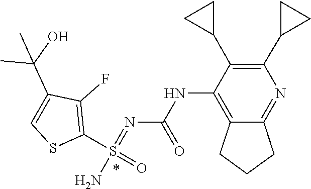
S(=NC(NC1=C2CCCC2=NC(C2CC2)=C1C1CC1)=O)(=O)(N)C1=C(F)C(C(C)(C)O)=CS1
